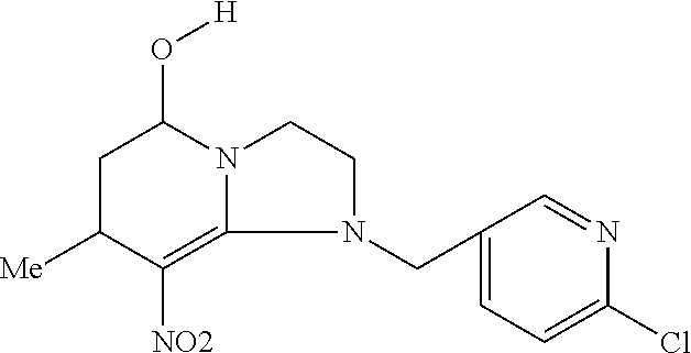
C1C([Me])C([NO2])=C2N(C1O[H])CCN2CC1=CC=C(Cl)N=C1
